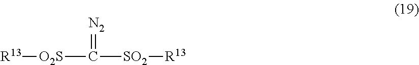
[R13][O2S]C([SO2][R13])=[N2]
